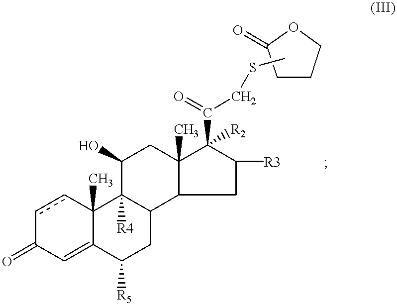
c1cC2(C)C(=CC1=O)C([R5])CC1C2([R4])C(O)CC2(C)C1CC([R3])C2([R2])C(=O)CSC.C1CCOC1=O
